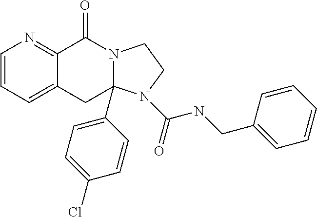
C1=CC=C2C(=N1)C(=O)N1CCN(C(NCC3=CC=CC=C3)=O)C1(C1=CC=C(Cl)C=C1)C2
